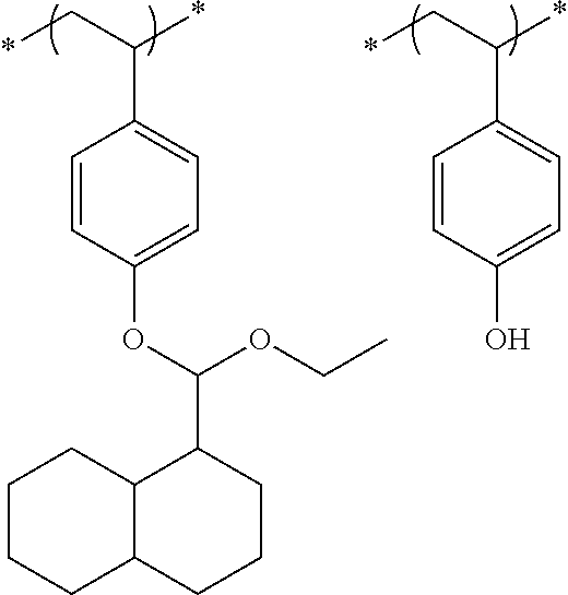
C12C(CCCC1)CCCC2C(OC1=CC=C(C(C*)*)C=C1)OCC.C1(O)=CC=C(C(C*)*)C=C1
